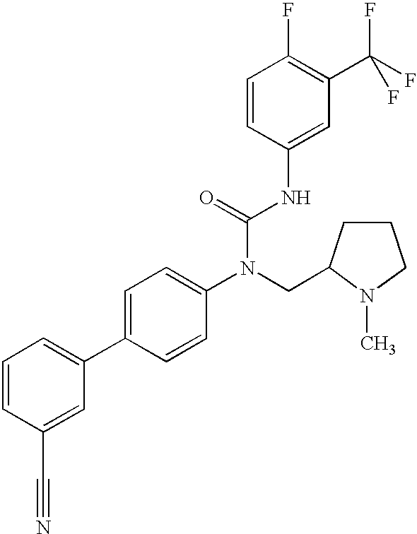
C1CC(CN(C2=CC=C(C3=CC=CC(C#N)=C3)C=C2)C(=O)NC2=CC(C(F)(F)F)=C(F)C=C2)N(C)C1
